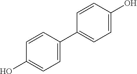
C1=C(C2=CC=C(O)C=C2)C=CC(O)=C1
